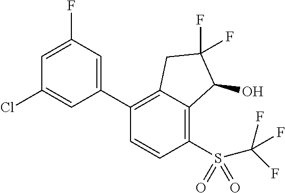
C1(C2=CC(F)=CC(Cl)=C2)=C2C(=C(S(C(F)(F)F)(=O)=O)C=C1)C(O)C(F)(F)C2
